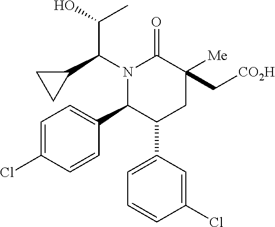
C1=C(Cl)C=CC(C2C(C3=CC=CC(Cl)=C3)CC([Me])(C[CO2H])C(=O)N2C(C2CC2)C(O)C)=C1
